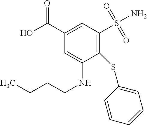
C1(SC2=CC=CC=C2)=C(S(N)(=O)=O)C=C(C(O)=O)C=C1NCCCC
